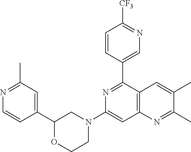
C1(C2=NC(N3CCOC(C4=CC(C)=NC=C4)C3)=CC3=C2C=C(C)C(C)=N3)=CN=C([CF3])C=C1
